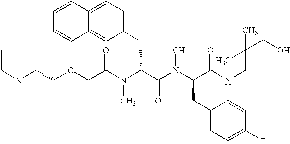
C1(COCC(N(C(C(N(C(CC2=CC=C(F)C=C2)C(NCC(CO)(C)C)=O)C)=O)CC2=CC=C3C(=C2)C=CC=C3)C)=O)CCCN1
